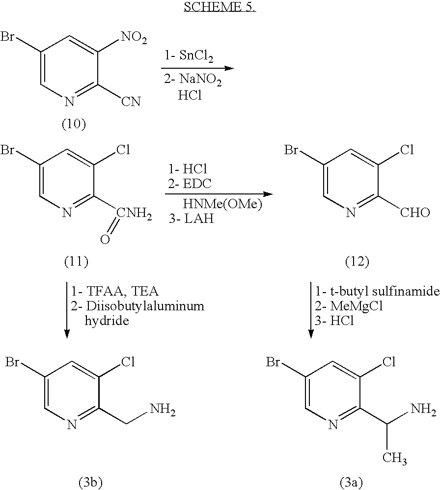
C1(Br)=CN=C([CN])C([NO2])=C1.C1(Br)=CN=C([CNH2]=O)C(Cl)=C1.C1(Br)=CN=C([CHO])C(Cl)=C1.C1(Br)=CN=C(C(N)C)C(Cl)=C1.C1(Br)=CN=C(CN)C(Cl)=C1
